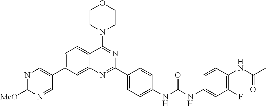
N1=C([MeO])N=CC(C2=CC=C3C(=C2)N=C(C2=CC=C(NC(NC4=CC(F)=C(NC(C)=O)C=C4)=O)C=C2)N=C3N2CCOCC2)=C1
